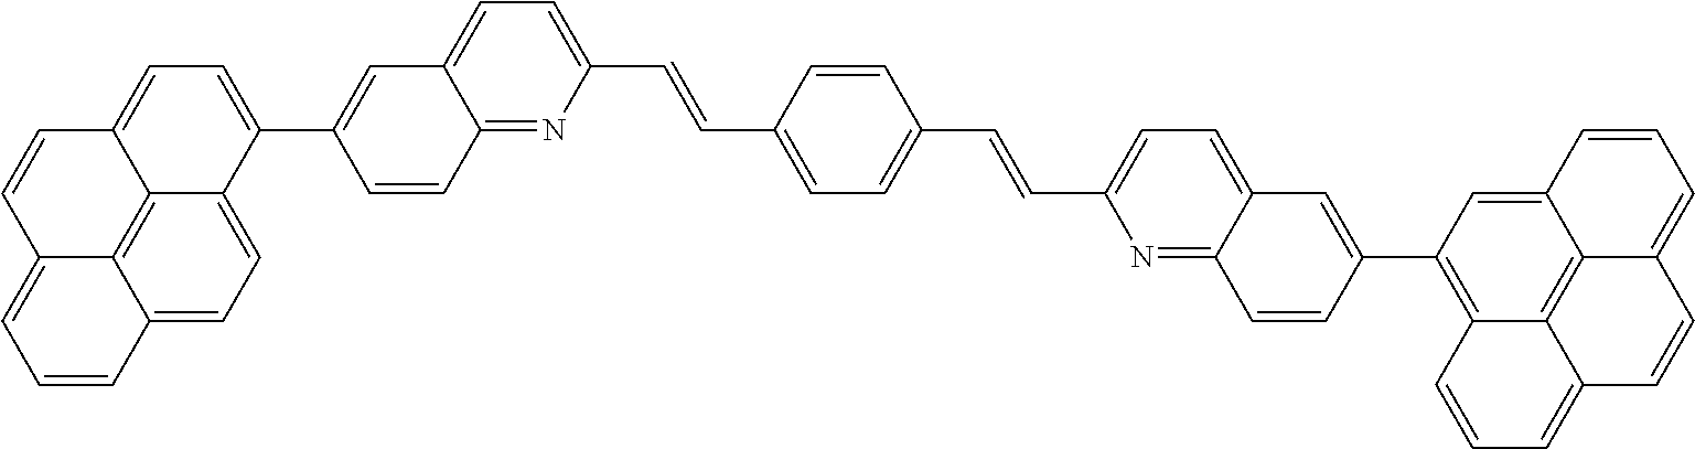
C12=CC=C(C=CC3=CC=C(C=CC4=CC=C5C(=N4)C=CC(C4=C6C7=C8C(=C4)C=CC=C8C=CC7=CC=C6)=C5)C=C3)N=C1C=CC(C1=CC=C3C4=C5C(=CC=C14)C=CC=C5C=C3)=C2
